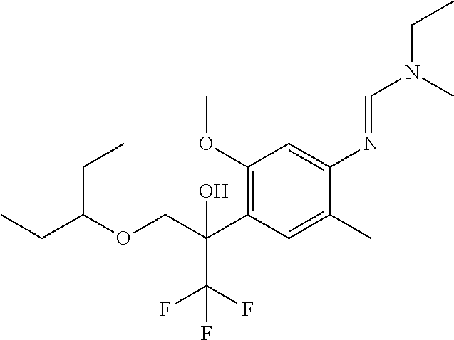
C1(OC)=C(C(COC(CC)CC)(O)C(F)(F)F)C=C(C)C(N=CN(CC)C)=C1
